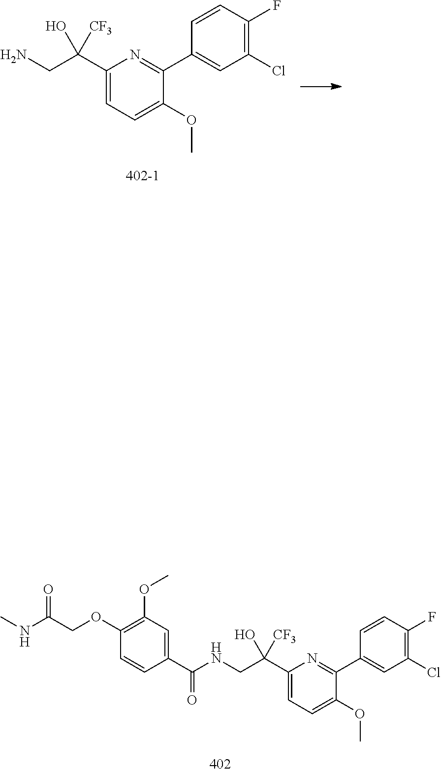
C1(C(CN)([CF3])O)=CC=C(OC)C(C2=CC(Cl)=C(F)C=C2)=N1.C1(C(CNC(C2=CC(OC)=C(OCC(NC)=O)C=C2)=O)(O)[CF3])=CC=C(OC)C(C2=CC(Cl)=C(F)C=C2)=N1
